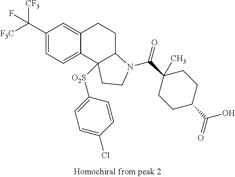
C1(C([F3C])([CF3])F)=CC=C2C(=C1)CCC1C2([O2S]C2=CC=C(Cl)C=C2)CCN1C(C1(C)CCC(C(=O)O)CC1)=O
